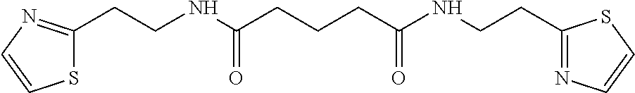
C1(CCNC(CCCC(NCCC2=NC=CS2)=O)=O)=NC=CS1
